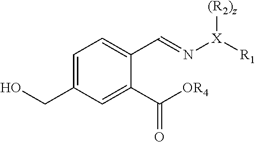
C1(C([OR4])=O)=CC(CO)=CC=C1C=N[X]([R1])[(R2)z]
